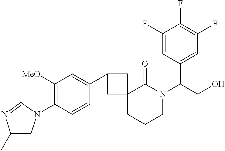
C1(C)=CN(C2=C([MeO])C=C(C3CC4(CCCN(C(CO)C5=CC(F)=C(F)C(F)=C5)C4=O)C3)C=C2)C=N1
